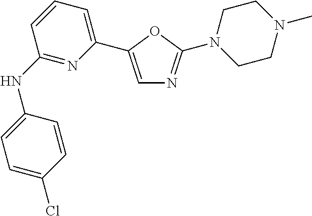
C1(NC2=NC(C3=CN=C(N4CCN(C)CC4)O3)=CC=C2)=CC=C(Cl)C=C1
